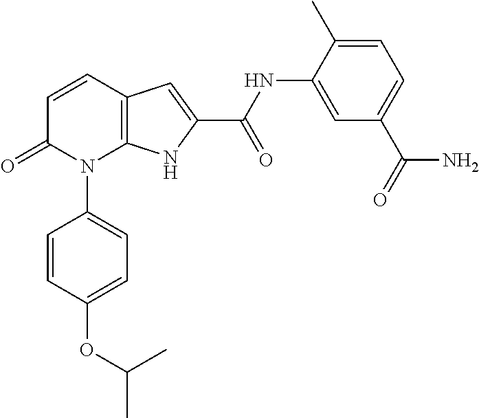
C12=C(C=CC(=O)N1C1=CC=C(OC(C)C)C=C1)C=C(C(NC1=CC(C(=O)N)=CC=C1C)=O)N2
